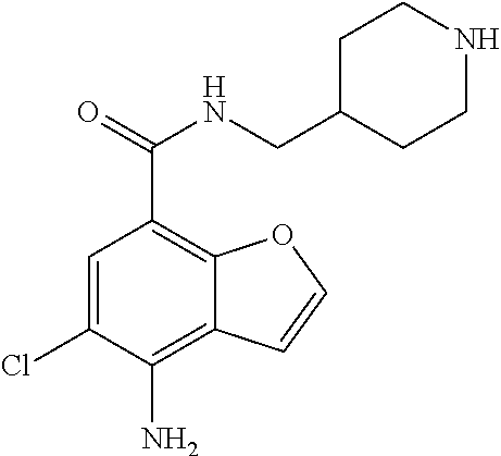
C1=C(Cl)C(N)=C2C(=C1C(=O)NCC1CCNCC1)OC=C2
